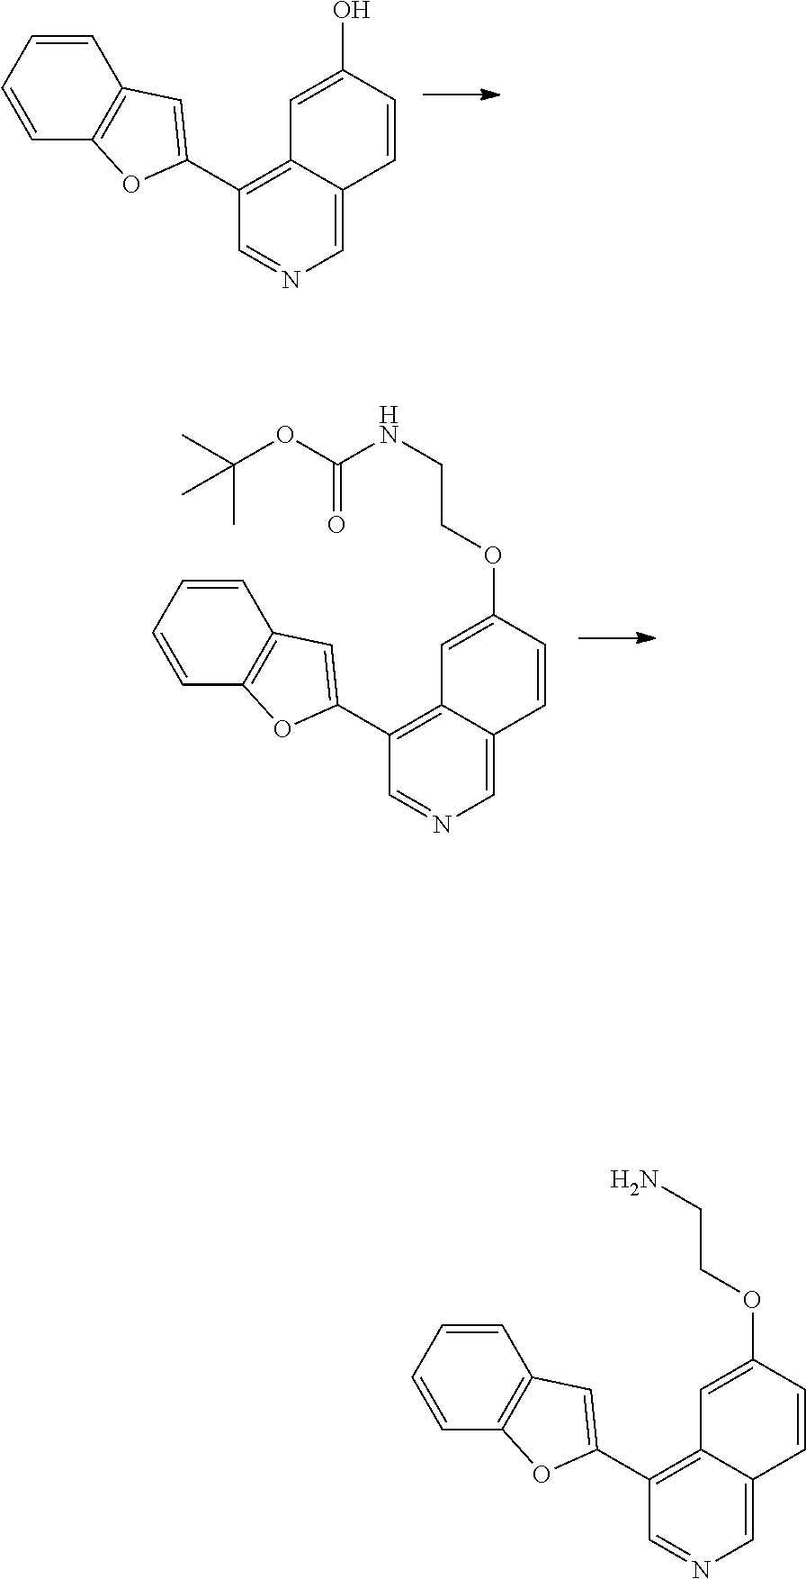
C1=C2C(=C(C3=CC4=C(O3)C=CC=C4)C=N1)C=C(O)C=C2.C1=C2C(=C(C3=CC4=C(O3)C=CC=C4)C=N1)C=C(OCCNC(OC(C)(C)C)=O)C=C2.C1=C2C(=C(C3=CC4=C(O3)C=CC=C4)C=N1)C=C(OCCN)C=C2
